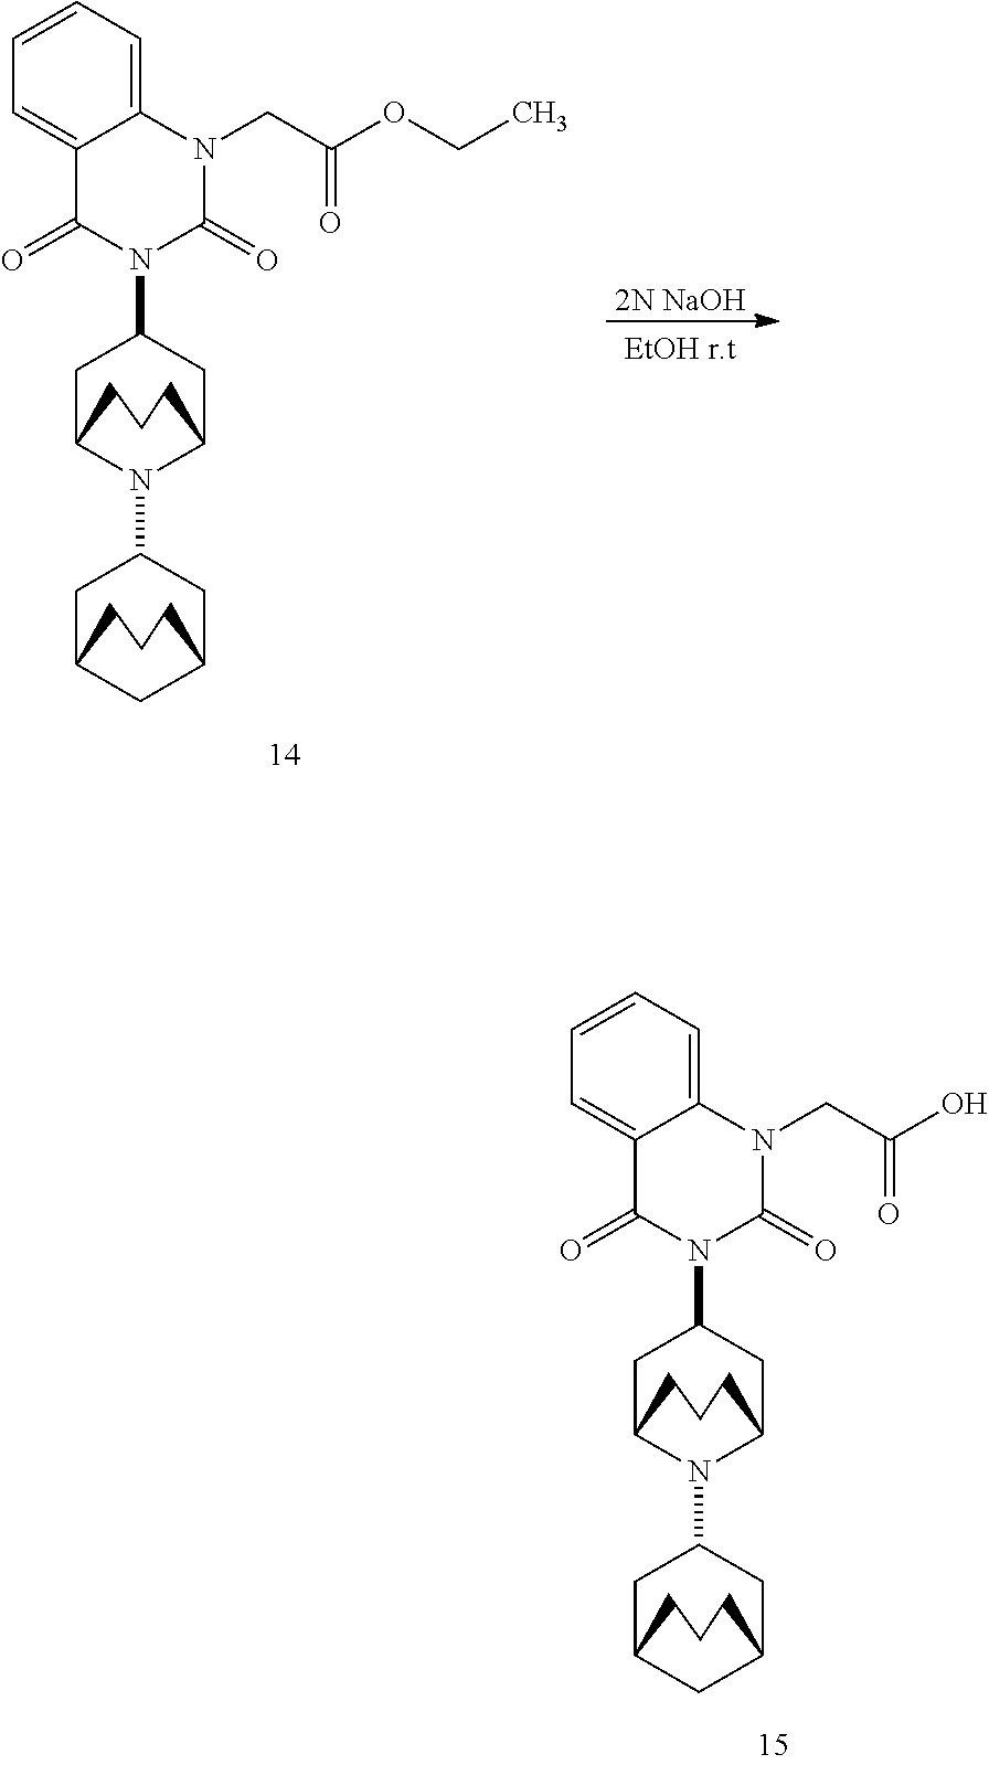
C1C2N(C3CC4CC(C3)CCC4)C(CC1N1C(=O)N(CC(OCC)=O)C3=CC=CC=C3C1=O)CCC2.[2N NaOH].C1C2N(C3CC4CC(C3)CCC4)C(CC1N1C(=O)N(CC(O)=O)C3=CC=CC=C3C1=O)CCC2
